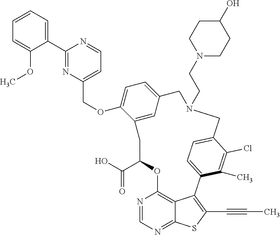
C1=CC=C(C2=NC(COC3=CC=C4C=C3CC(C(=O)O)OC3=C5C(=NC=N3)SC(C#CC)=C5C3=CC=C(C(Cl)=C3C)CN(CCN3CCC(O)CC3)C4)=CC=N2)C(OC)=C1
